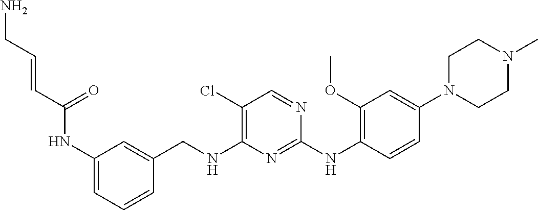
N(C1=CC=CC(CNC2=C(Cl)C=NC(NC3=C(OC)C=C(N4CCN(C)CC4)C=C3)=N2)=C1)C(C=CCN)=O
